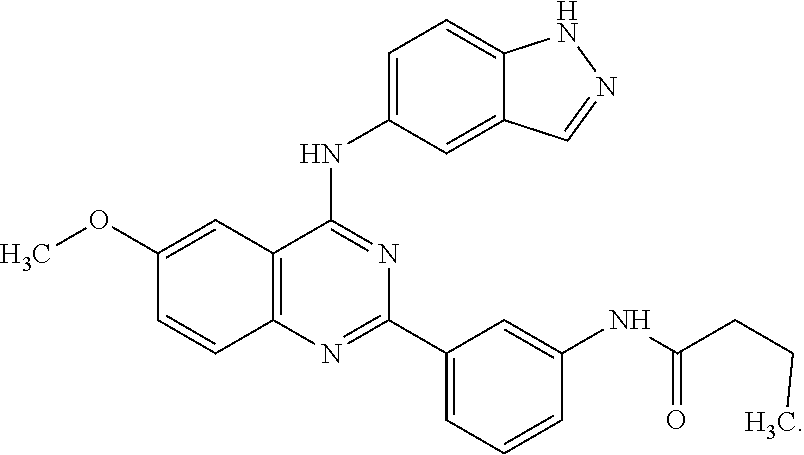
C12=C(N=C(C3=CC=CC(NC(CCC)=O)=C3)N=C1NC1=CC=C3C(=C1)C=NN3)C=CC(OC)=C2
